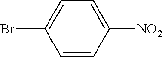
C1=C([NO2])C=CC(Br)=C1
